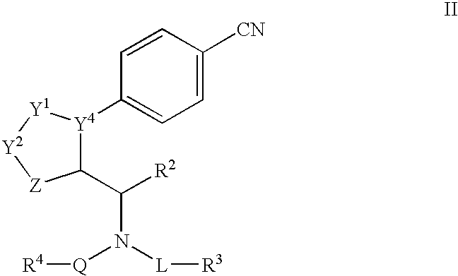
C1=C([CN])C=CC([Y4]2C(C([R2])N([L][R3])[Q][R4])[Z][Y2][Y1]2)=C1
